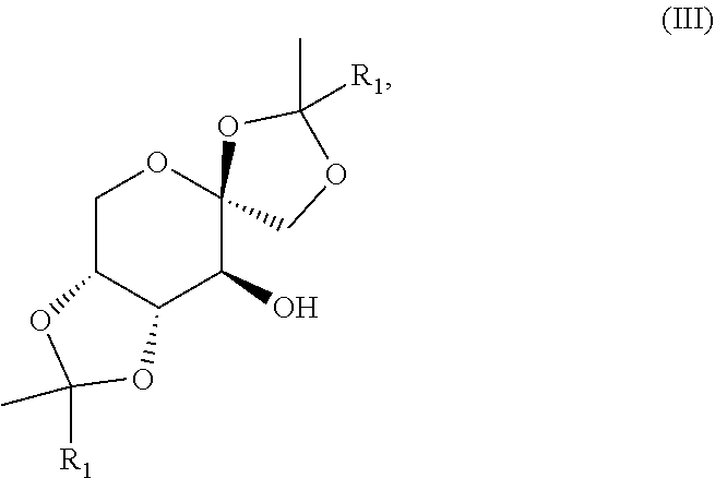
C1C2C(C(O)C3(O1)COC(C)([R1])O3)OC([R1])(C)O2
